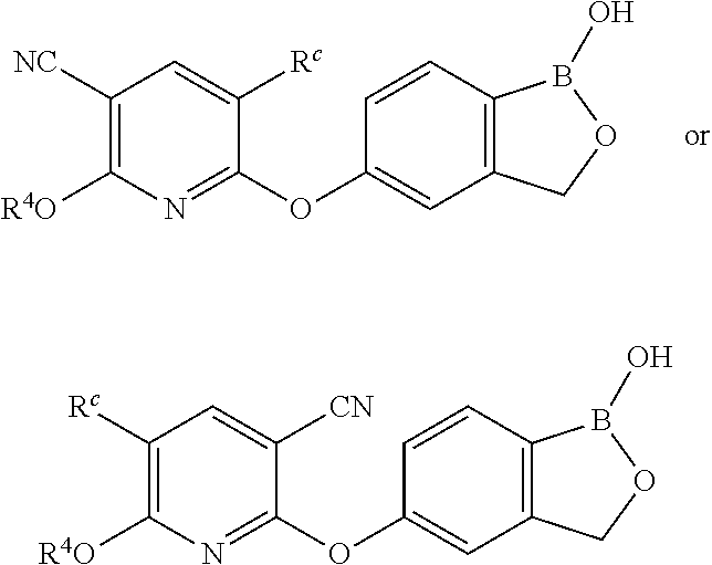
C1([NC])=C([R4O])N=C(OC2=CC3=C(C=C2)B(O)OC3)C([Rc])=C1.C1([Rc])=C([R4O])N=C(OC2=CC3=C(C=C2)B(O)OC3)C([CN])=C1
